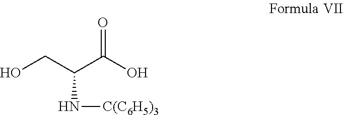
C(N[C(C6H5)3])(CO)C(O)=O
